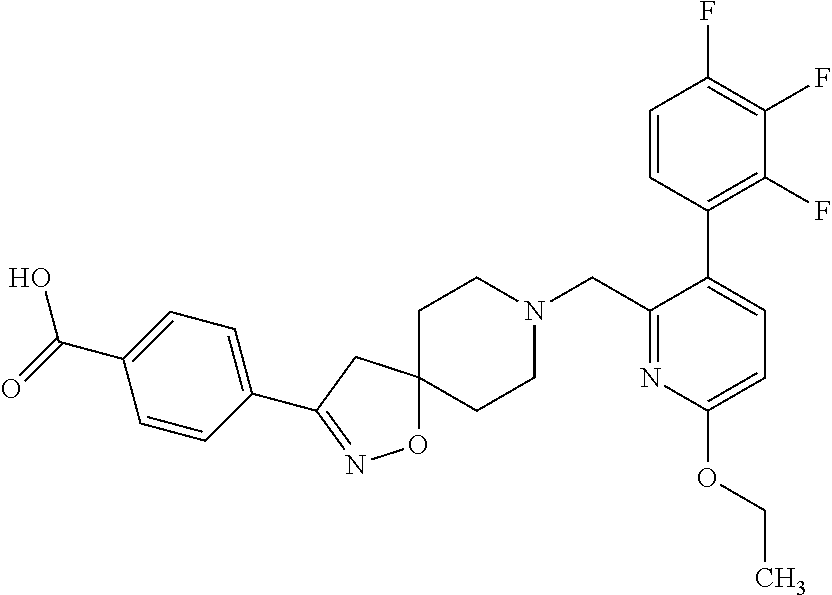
O1C2(CC(C3=CC=C(C(=O)O)C=C3)=N1)CCN(CC1=NC(OCC)=CC=C1C1=C(F)C(F)=C(F)C=C1)CC2
